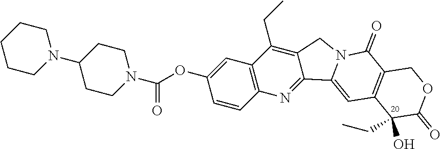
C1CCN(C2CCN(C(OC3=CC4=C(C=C3)N=C3C(=C4CC)CN4C3=CC3=C(C4=O)COC(=O)C3(O)CC)=O)CC2)CC1
